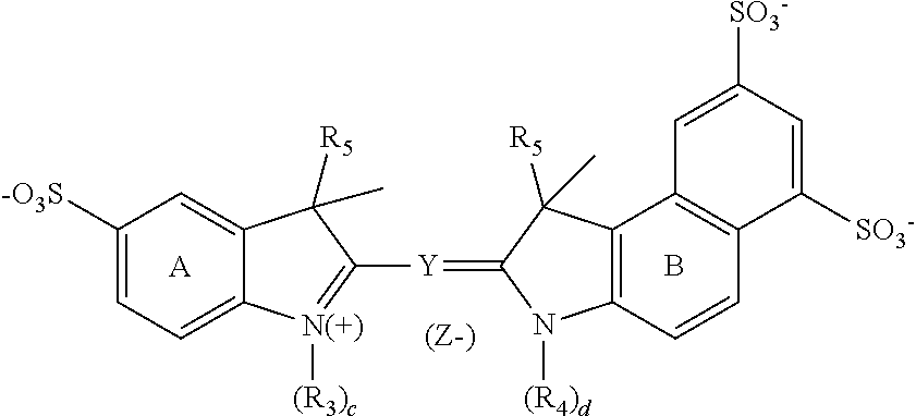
[A].B.C1=C2C(=CC([-O3S])=C1)C([R5])(C)C([Y]=C1N([(R4)d])C3=C(C1([R5])C)C1=C(C=C3)C([SO3-])=CC([SO3-])=C1)=[N(+)]2[(R3)c]
